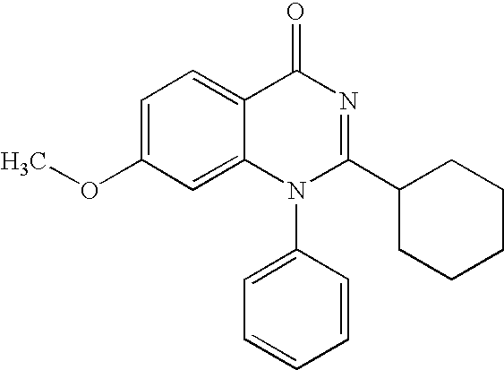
C1=C(OC)C=C2C(=C1)C(=O)N=C(C1CCCCC1)N2C1=CC=CC=C1
